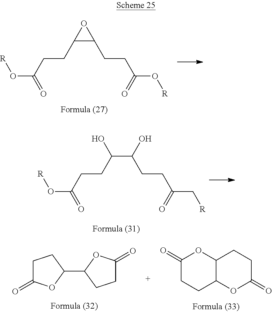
O(C(CCC1C(CCC(O[R])=O)O1)=O)[R].C(CCC(C(CCC(=O)C[R])O)O)(=O)O[R].C1C(=O)OC(C2OC(=O)CC2)C1.C1(=O)CCC2C(O1)CCC(=O)O2
